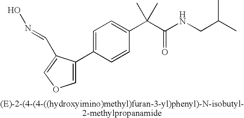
C1(C2=COC=C2C=NO)=CC=C(C(C(NCC(C)C)=O)(C)C)C=C1
